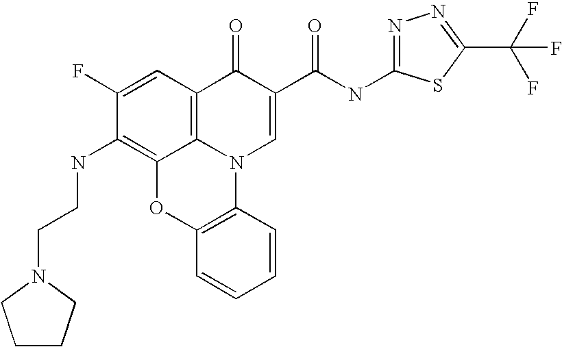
C1(F)=CC2=C3C(=C1NCCN1CCCC1)OC1=C(N3C=C(C(NC3=NN=C(C(F)(F)F)S3)=O)C2=O)C=CC=C1
